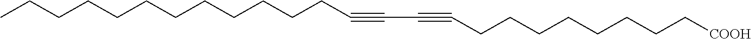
C(CCCCCCCC#CC#CCCCCCCCC[COOH])CCCC
